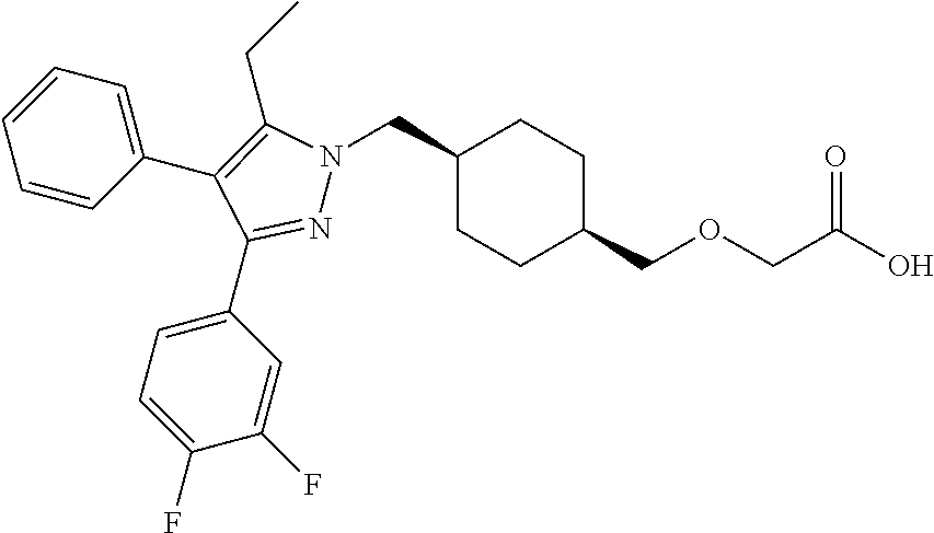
C1(CN2N=C(C3=CC=C(F)C(F)=C3)C(C3=CC=CC=C3)=C2CC)CCC(COCC(O)=O)CC1
